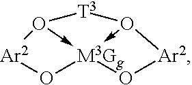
[Ar2]1O[M3Gg]23-O1[T3]O->2[Ar2]O3
